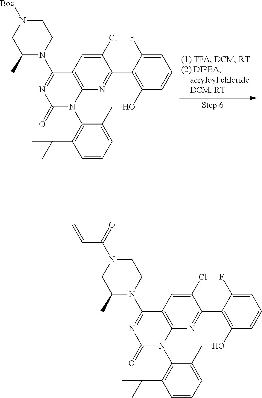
C12=C(N(C3=C(C(C)C)C=CC=C3C)C(=O)N=C1N1CCN([Boc])CC1C)N=C(C1=C(O)C=CC=C1F)C(Cl)=C2.C12=C(N(C3=C(C(C)C)C=CC=C3C)C(=O)N=C1N1CCN(C(C=C)=O)CC1C)N=C(C1=C(O)C=CC=C1F)C(Cl)=C2
